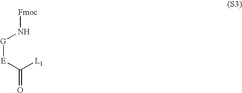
[Fmoc]N[G][E]C(=O)[L1]
